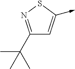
C1(C(C)(C)C)=NSC(->C)=C1
